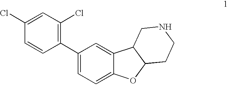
C1=CC(C2=CC=C3C(=C2)C2C(O3)CCNC2)=C(Cl)C=C1Cl
